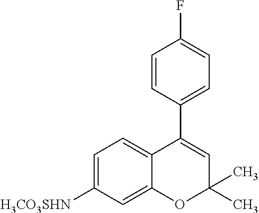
C1=C([H3CO3SHN])C=C2C(=C1)C(C1=CC=C(F)C=C1)=CC(C)(C)O2
